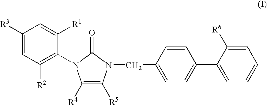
C1([R3])=CC([R2])=C(N2C([R4])=C([R5])N(CC3=CC=C(C4=CC=CC=C4[R6])C=C3)C2=O)C([R1])=C1
